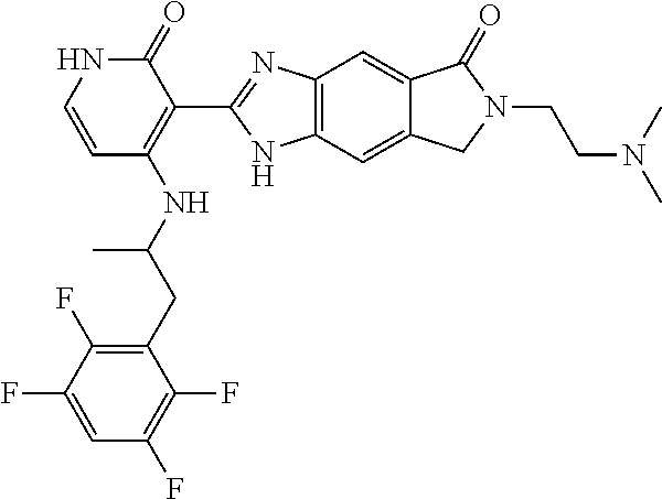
C1=CNC(=O)C(C2=NC3=C(N2)C=C2C(=C3)C(=O)N(CCN(C)C)C2)=C1NC(CC1=C(F)C(F)=CC(F)=C1F)C
